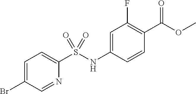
C1=C(Br)C=NC(S(NC2=CC(F)=C(C(OC)=O)C=C2)(=O)=O)=C1
